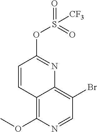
C12=C(OC)N=CC(Br)=C1N=C(OS(=O)(=O)[CF3])C=C2
